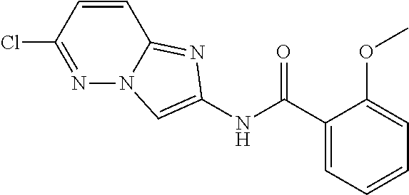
ClC1=NN2C(=NC(NC(C3=CC=CC=C3OC)=O)=C2)C=C1
